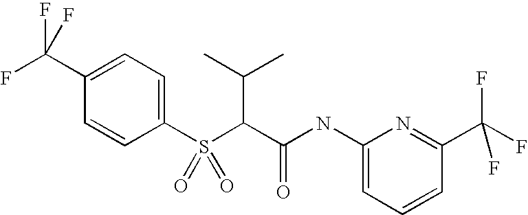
C1=CC(S(C(C(NC2=CC=CC(C(F)(F)F)=N2)=O)C(C)C)(=O)=O)=CC=C1C(F)(F)F
